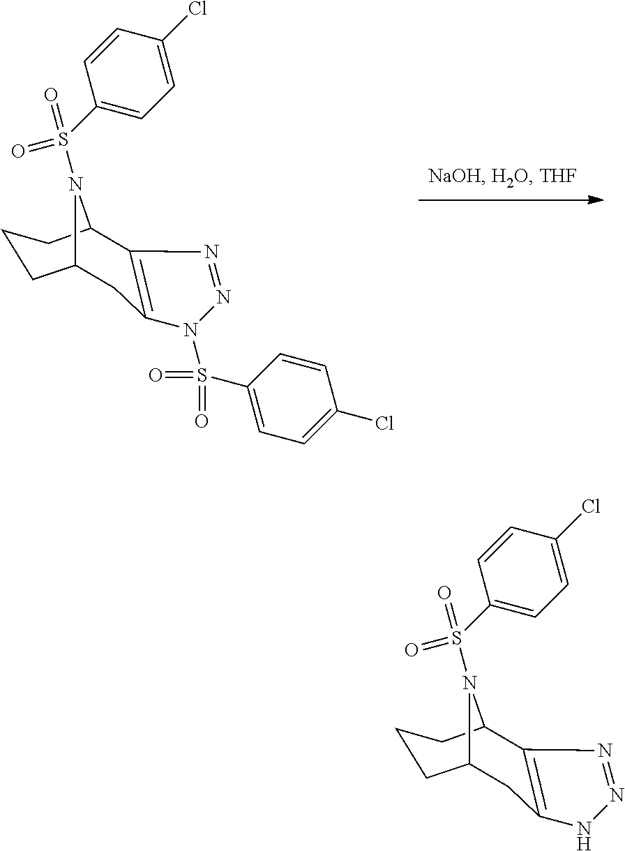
C1C2=C(C3CCCC1N3S(C1=CC=C(Cl)C=C1)(=O)=O)N=NN2S(C1=CC=C(Cl)C=C1)(=O)=O.C1C2=C(C3CCCC1N3S(C1=CC=C(Cl)C=C1)(=O)=O)N=NN2
